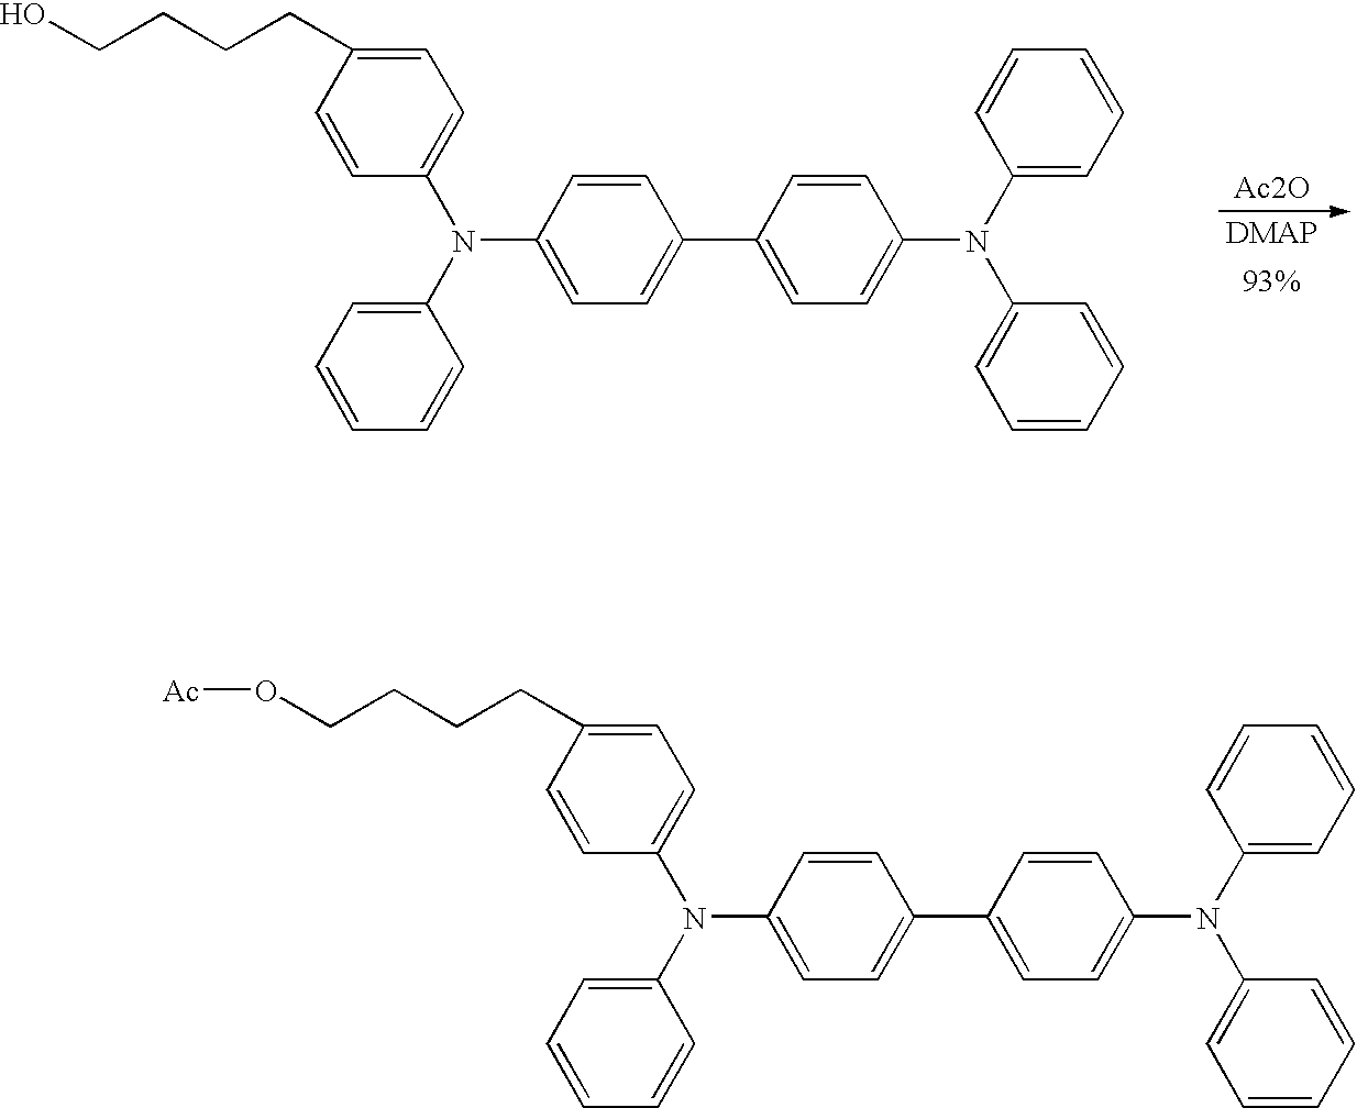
[Ac2O].C1(N(C2=CC=CC=C2)C2=CC=C(CCCCO)C=C2)=CC=C(C2=CC=C(N(C3=CC=CC=C3)C3=CC=CC=C3)C=C2)C=C1.C1(N(C2=CC=CC=C2)C2=CC=C(CCCCO[Ac])C=C2)=CC=C(C2=CC=C(N(C3=CC=CC=C3)C3=CC=CC=C3)C=C2)C=C1
